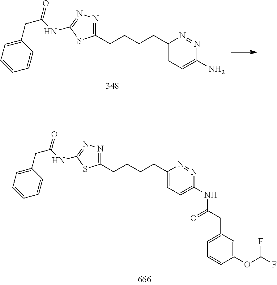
C1(CCCCC2=CC=C(NC(CC3=CC=CC(OC(F)F)=C3)=O)N=N2)=NN=C(NC(CC2=CC=CC=C2)=O)S1.C1(CCCCC2=CC=C(N)N=N2)=NN=C(NC(CC2=CC=CC=C2)=O)S1
